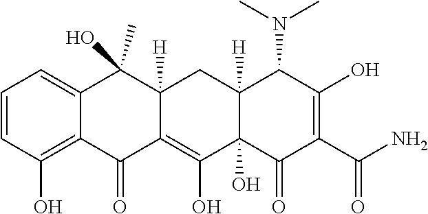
C1=CC(O)=C2C(=C1)C(C)(O)C1([H])C(=C(O)C3(O)C([H])(C1)C(N(C)C)C(O)=C(C(N)=O)C3=O)C2=O
